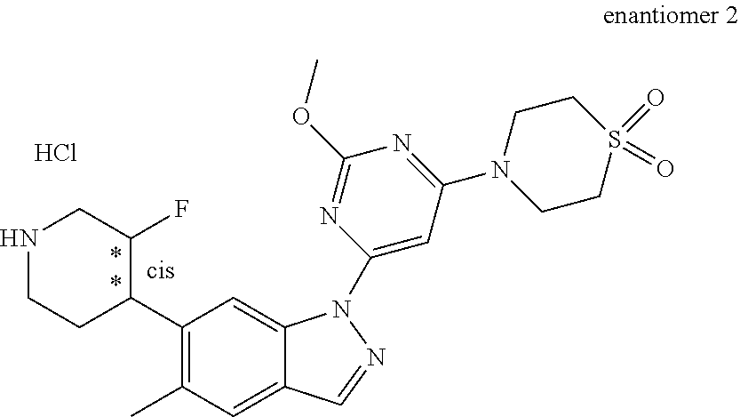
C1(C2C(F)CNCC2)=C(C)C=C2C(=C1)N(C1=CC(N3CCS(=O)(=O)CC3)=NC(OC)=N1)N=C2.Cl
